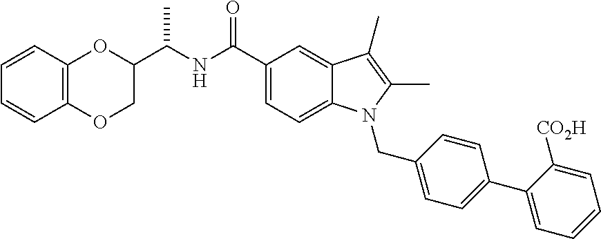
C12=C(OCC(C(NC(C3=CC=C4C(=C3)C(C)=C(C)N4CC3=CC=C(C4=CC=CC=C4[CO2H])C=C3)=O)C)O1)C=CC=C2
